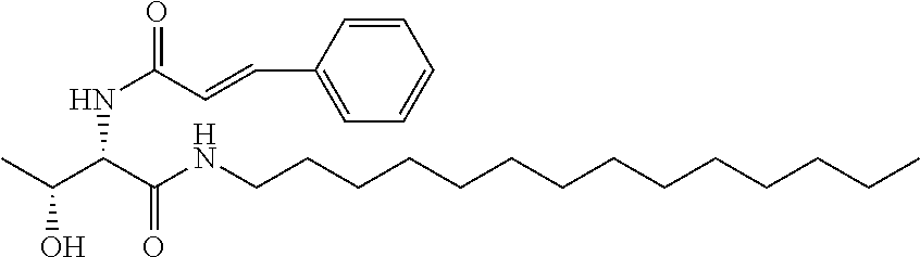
CC(C(C(NCCCCCCCCCCCCCC)=O)NC(C=CC1=CC=CC=C1)=O)O
